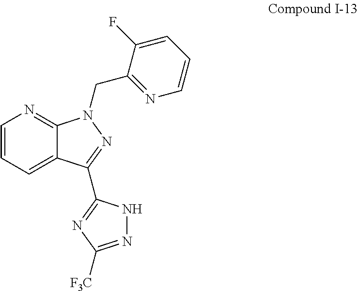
C1=CC=C2C(=N1)N(CC1=NC=CC=C1F)N=C2C1=NC([F3C])=NN1
